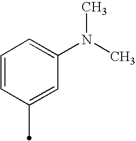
C1=CC(C)=CC(N(C)C)=C1
